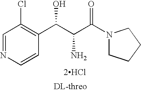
C1=NC=CC(C(C(C(N2CCCC2)=O)N)O)=C1Cl.[2HCl]
